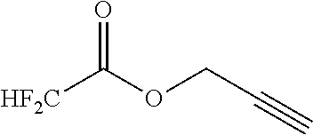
[HF2C]C(OCC#C)=O
